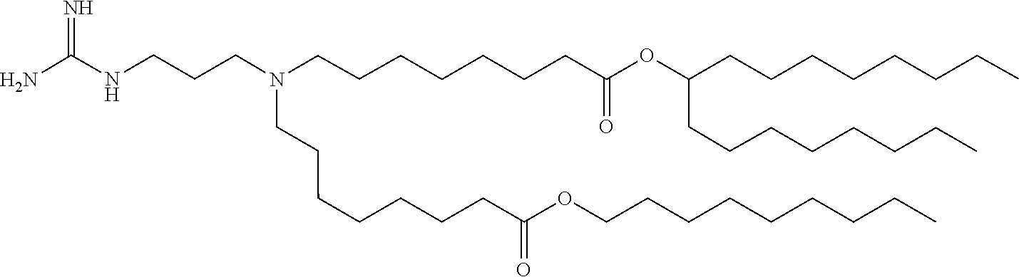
C(C(=O)OCCCCCCCCC)CCCCCCN(CCCCCCCC(=O)OC(CCCCCCCC)CCCCCCCC)CCCNC(N)=N
